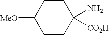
C1CC([MeO])CCC1(N)[CO2H]
